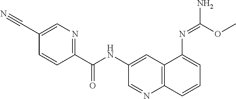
C1=C(C#N)C=CC(C(NC2=CC3=C(N=C2)C=CC=C3N=C(OC)N)=O)=N1
